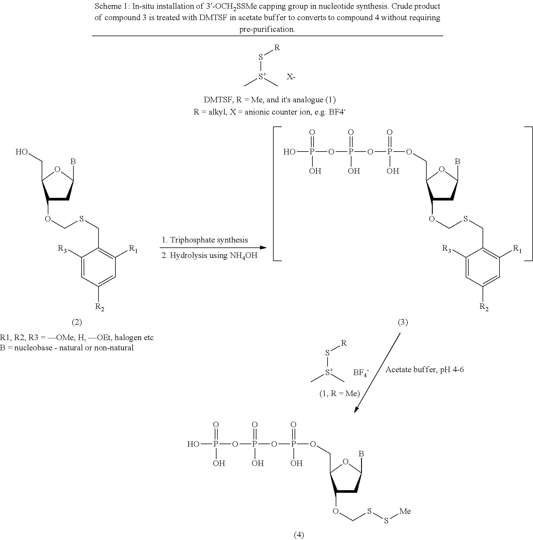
C[S+](C)S[R].[X-].C1(OCSCC2=C([R1])C=C([R2])C=C2[R3])CC(B)OC1CO.C1(OCSCC2=C([R1])C=C([R2])C=C2[R3])CC(B)OC1COP(OP(OP(O)(=O)O)(=O)O)(=O)O.C[S+](C)S[R].[BF4-].C1(OCSS[Me])CC(B)OC1COP(OP(OP(O)(=O)O)(=O)O)(=O)O
